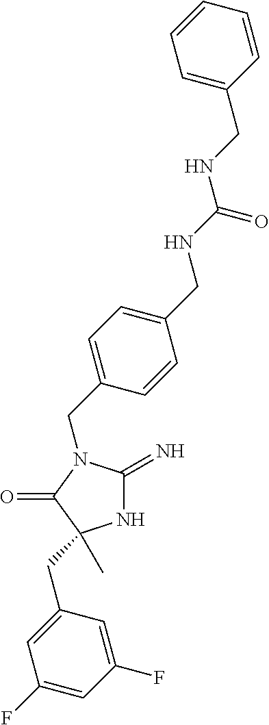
N1C(=N)N(CC2=CC=C(CNC(=O)NCC3=CC=CC=C3)C=C2)C(=O)C1(CC1=CC(F)=CC(F)=C1)C
